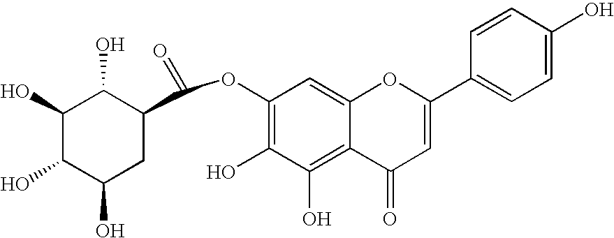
C1(OC(C2C(O)C(O)C(O)C(O)C2)=O)=C(O)C(O)=C2C(=C1)OC(C1=CC=C(O)C=C1)=CC2=O
